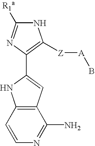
N1C([R1a])=NC(C2=CC3=C(N2)C=CN=C3N)=C1[Z][A]B
